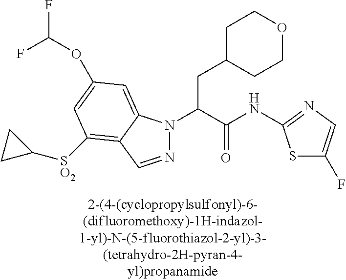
C1C(CC(N2N=CC3=C([SO2]C4CC4)C=C(OC(F)F)C=C23)C(NC2=NC=C(F)S2)=O)CCOC1
